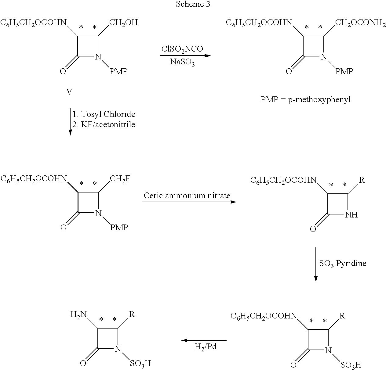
C1([C6H5CH2OCOHN])C(=O)N([PMP])C1[CH2OH].[ClSO2NCO].[NaSO3].C1([C6H5CH2OCOHN])C(=O)N([PMP])C1[CH2OCONH2].[V].C1([C6H5CH2OCOHN])C(=O)N([PMP])C1[CH2F].C1([C6H5CH2OCOHN])C(=O)NC1[R].C1([C6H5CH2OCOHN])C(=O)N([SO3H])C1[R].C1(N)C(=O)N([SO3H])C1[R]
